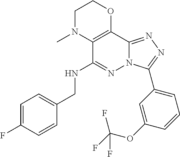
C1N(C)C2=C(OC1)C1=NN=C(C3=CC=CC(OC(F)(F)F)=C3)N1N=C2NCC1=CC=C(F)C=C1
